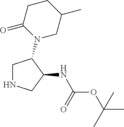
C1NCC(NC(OC(C)(C)C)=O)C1N1CC(C)CCC1=O
